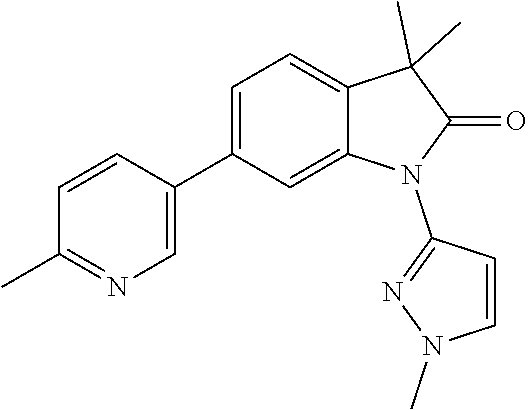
N1(C)N=C(N2C(=O)C(C)(C)C3=CC=C(C4=CN=C(C)C=C4)C=C32)C=C1
